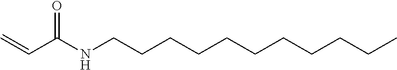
C(C(NCCCCCCCCCCC)=O)=C
